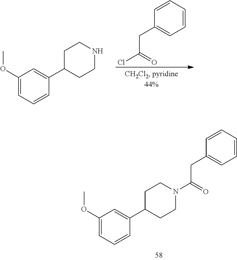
C1(OC)=CC=CC(C2CCNCC2)=C1.C1=CC(CC(Cl)=O)=CC=C1.C1(OC)=CC=CC(C2CCN(C(=O)CC3=CC=CC=C3)CC2)=C1
